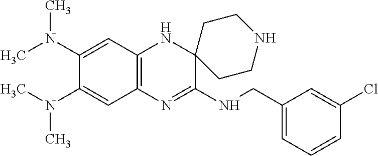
C12=C(N=C(NCC3=CC=CC(Cl)=C3)C3(N1)CCNCC3)C=C(N(C)C)C(N(C)C)=C2
